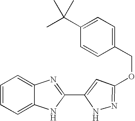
C1=C2C(=CC=C1)N=C(C1=CC(OCC3=CC=C(C(C)(C)C)C=C3)=NN1)N2
